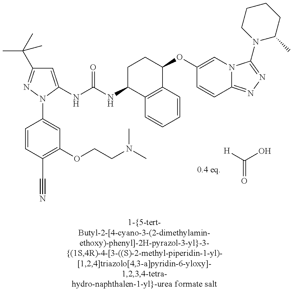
C1=C(NC(NC2C3=C(C(OC4=CN5C(=NN=C5N5C(C)CCCC5)C=C4)CC2)C=CC=C3)=O)N(C2=CC(OCCN(C)C)=C(C#N)C=C2)N=C1C(C)(C)C.[H]C(O)=O
